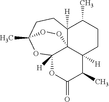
C12([H])OC(=O)C(C)C3([H])C14C([H])(C(C)CC3)CCC(C)(O2)OO4
